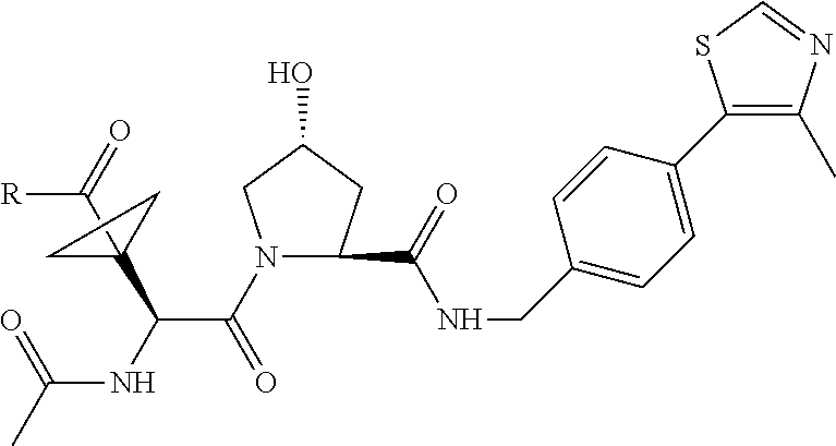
N1(C(C(NC(C)=O)C2(C(=O)[R])CC2)=O)CC(O)CC1C(NCC1=CC=C(C2=C(C)N=CS2)C=C1)=O
